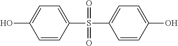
C1(S(C2=CC=C(O)C=C2)(=O)=O)=CC=C(O)C=C1
